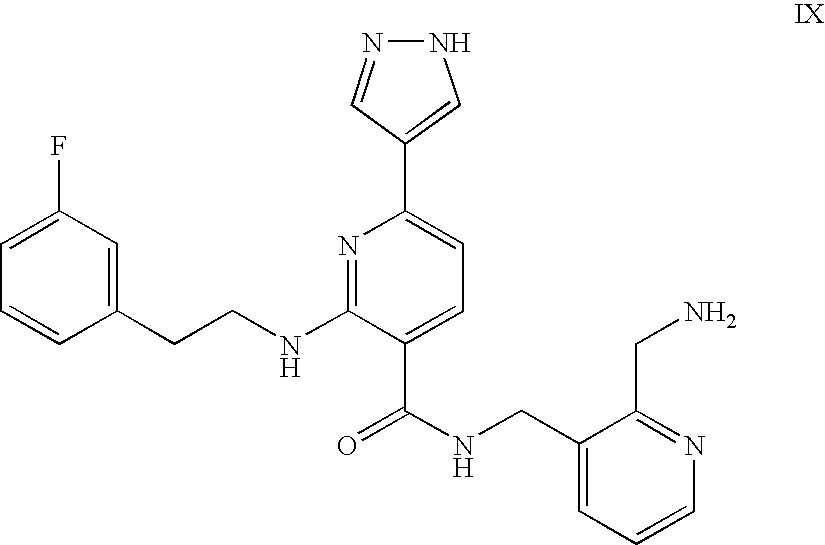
C1=C(F)C=C(CCNC2=NC(C3=CNN=C3)=CC=C2C(NCC2=CC=CN=C2CN)=O)C=C1
